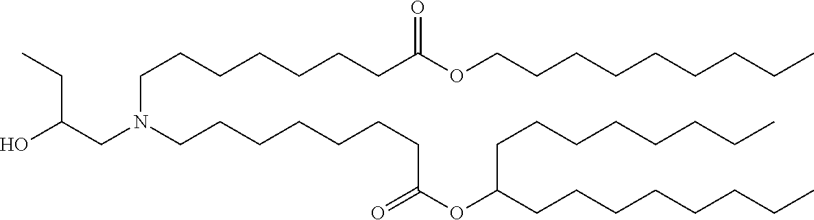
C(CCCC)CCCCOC(CCCCCCCN(CCCCCCCC(=O)OC(CCCCCCCC)CCCCCCCC)CC(CC)O)=O
